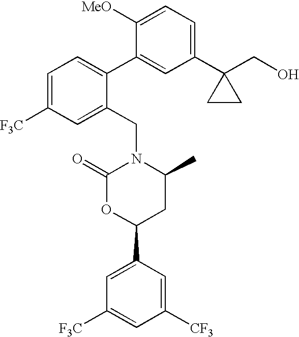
C1(C2(CO)CC2)=CC=C([MeO])C(C2=CC=C([F3C])C=C2CN2C(=O)OC(C3=CC([F3C])=CC([CF3])=C3)CC2C)=C1
